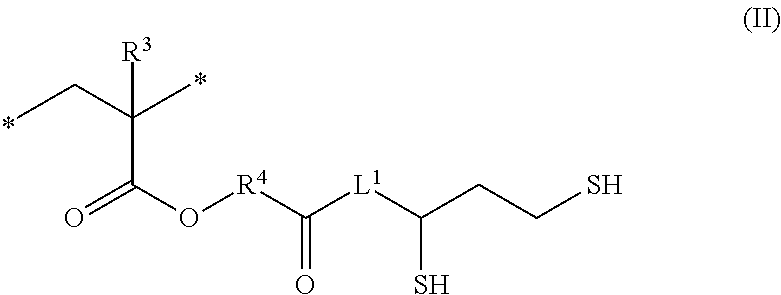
O=C(O[R4]C([L1]C(CCS)S)=O)C(CC)(C)[R3]
